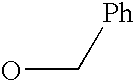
OC[Ph]
